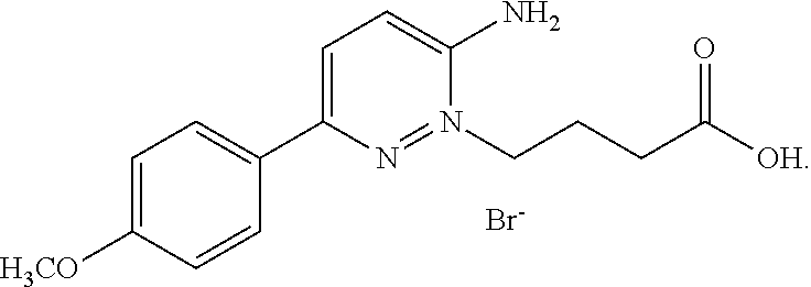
C1=C([H3CO])C=CC(C2=CC=C(N)N(CCCC([OH])=O)=N2)=C1.[Br-]
